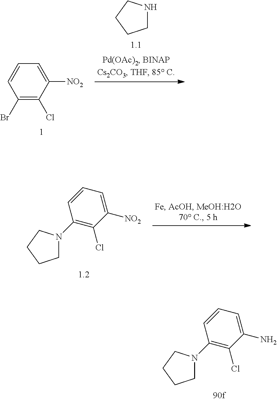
C1(Br)=C(Cl)C([NO2])=CC=C1.C1NCCC1.C1N(C2=C(Cl)C([NO2])=CC=C2)CCC1.C1N(C2=C(Cl)C(N)=CC=C2)CCC1
